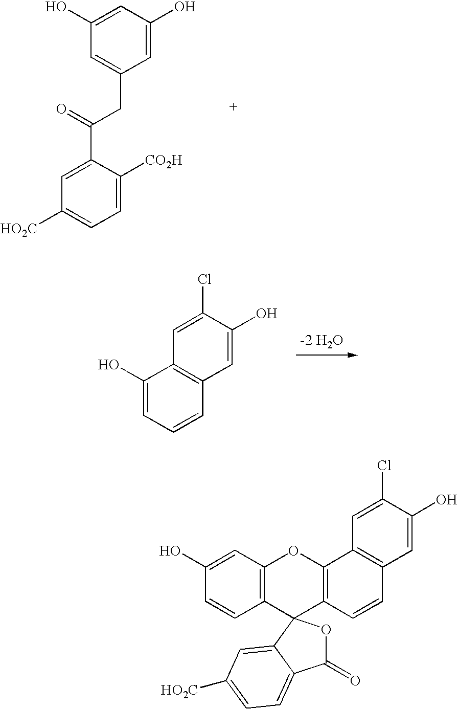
C1=C([CO2H])C(C(=O)CC2=CC(O)=CC(O)=C2)=CC([HO2C])=C1.C1=CC2=C(C=C(Cl)C(O)=C2)C(O)=C1.C1(O)=CC2=C(C=C1)C1(C3=C(O2)C2=C(C=C3)C=C(O)C(Cl)=C2)OC(=O)C2=CC=C([HO2C])C=C12
